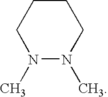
C1CCN(C)N(C)C1
